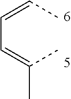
C(C)(=CC=CC)C
